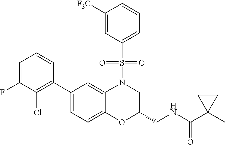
C1=C(F)C(Cl)=C(C2=CC=C3C(=C2)N(S(C2=CC=CC([F3C])=C2)(=O)=O)CC(CNC(=O)C2(C)CC2)O3)C=C1
